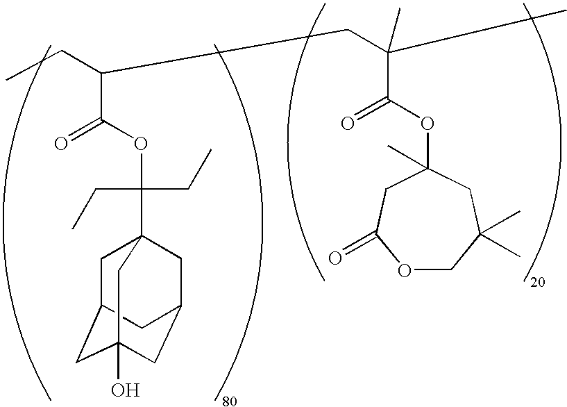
C1C2CC3(O)CC(CC1(C(OC(C(CC)CC(C(OC1(C)CC(=O)OCC(C)(C)C1)=O)(C)C)=O)(CC)CC)C3)C2
